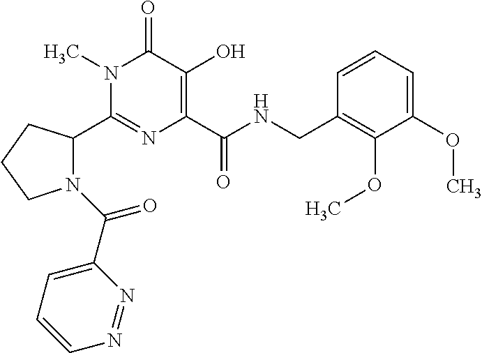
C1(C2N(C(C3=CC=CN=N3)=O)CCC2)=NC(C(NCC2=C(OC)C(OC)=CC=C2)=O)=C(O)C(=O)N1C
